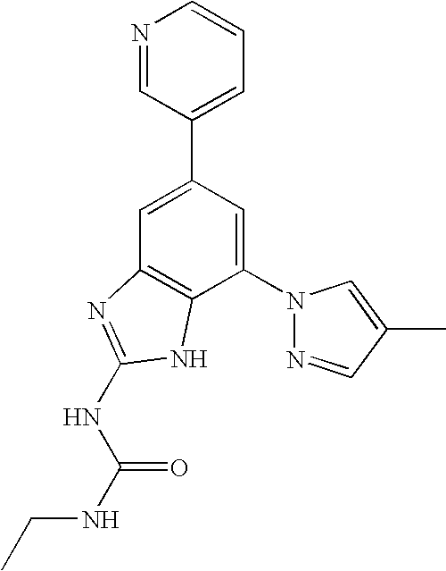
C1=C(C2=CC=CN=C2)C=C(N2N=CC(C)=C2)C2=C1N=C(NC(=O)NCC)N2
